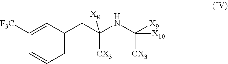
C1=CC=C(CC(NC([CX3])([X10])[X9])([CX3])[X8])C=C1[F3C]
